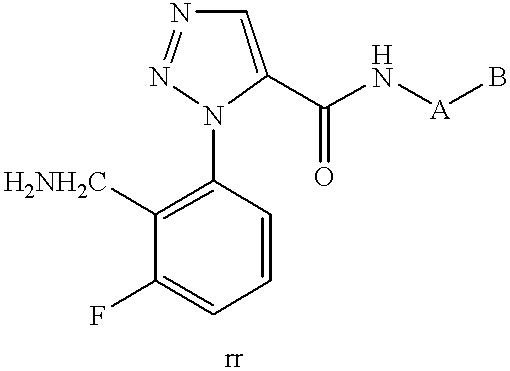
C1=CC=C(F)C([H2NH2C])=C1N1C(C(N[A]B)=O)=CN=N1
